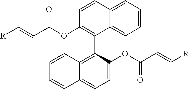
C([R])=CC(OC1=C(C2=C3C(=CC=C2OC(C=C[R])=O)C=CC=C3)C2=CC=CC=C2C=C1)=O
